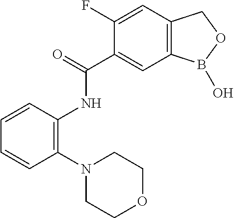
C1(F)=CC2=C(C=C1C(=O)NC1=C(N3CCOCC3)C=CC=C1)B(O)OC2
